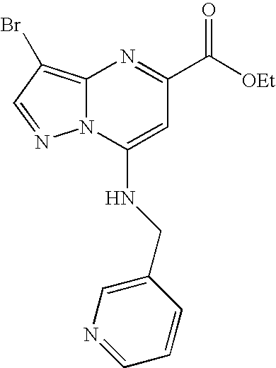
N12C(=C(Br)C=N1)N=C(C([OEt])=O)C=C2NCC1=CN=CC=C1
